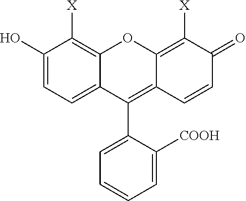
C1(C2=C3C(=C([X])C(=O)C=C3)OC3=C([X])C(O)=CC=C23)=CC=CC=C1[COOH]
